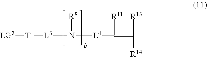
C(=C([R11])[L4]N([L3][T4][LG2])[R8])([R13])[R14]
